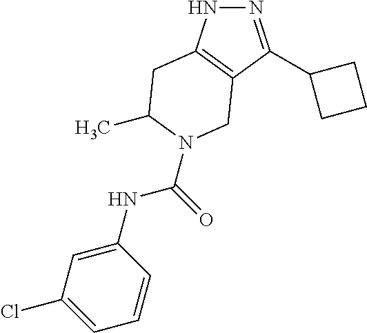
N1=C(C2CCC2)C2=C(N1)CC(C)N(C(NC1=CC(Cl)=CC=C1)=O)C2
